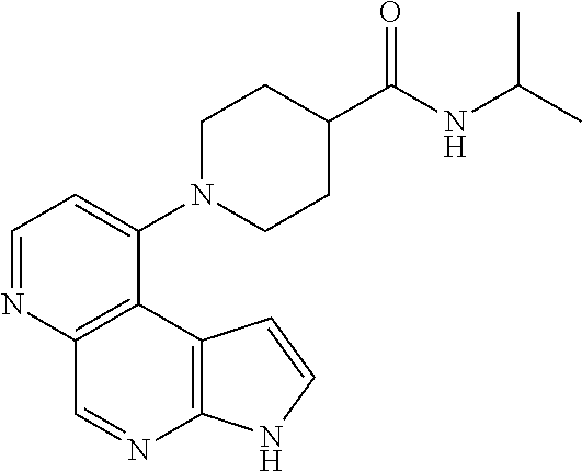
C1=NC2=C(C(N3CCC(C(NC(C)C)=O)CC3)=C1)C1=C(N=C2)NC=C1
